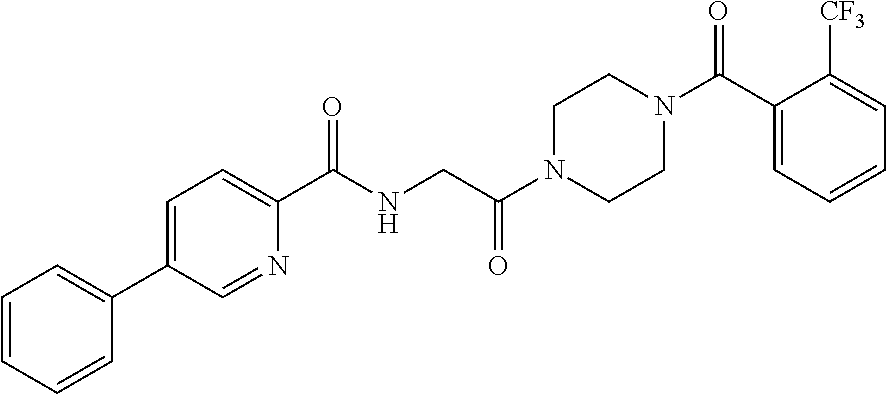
C1N(C(CNC(C2=CC=C(C3=CC=CC=C3)C=N2)=O)=O)CCN(C(C2=CC=CC=C2[CF3])=O)C1
